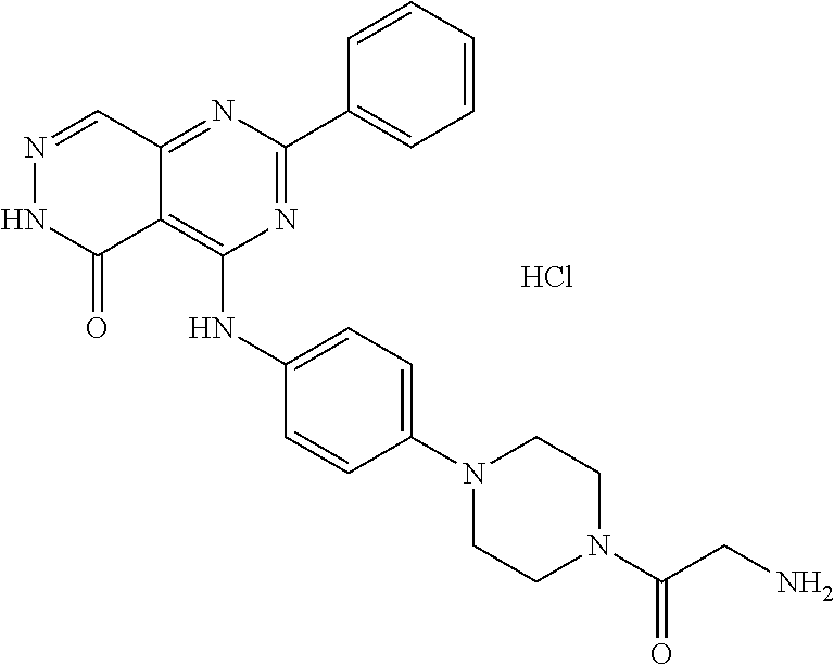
C12=NC(C3=CC=CC=C3)=NC(NC3=CC=C(N4CCN(C(CN)=O)CC4)C=C3)=C1C(=O)NN=C2.Cl
